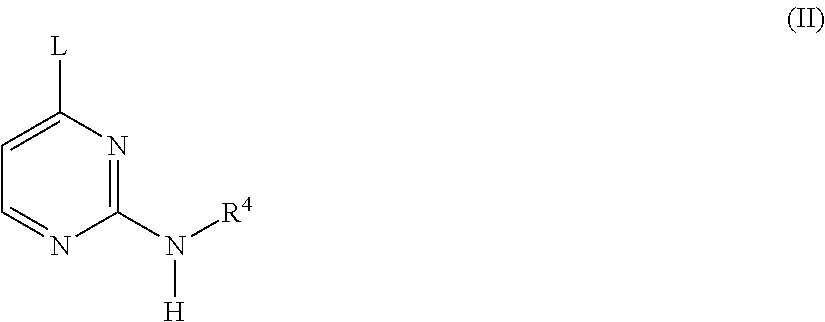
C1(N([R4])[H])=NC([L])=CC=N1
